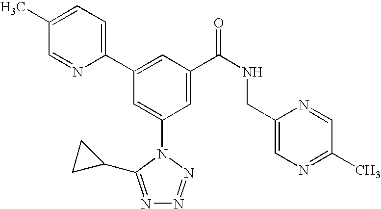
C1(C2=CC(C(NCC3=CN=C(C)C=N3)=O)=CC(N3C(C4CC4)=NN=N3)=C2)=CC=C(C)C=N1
